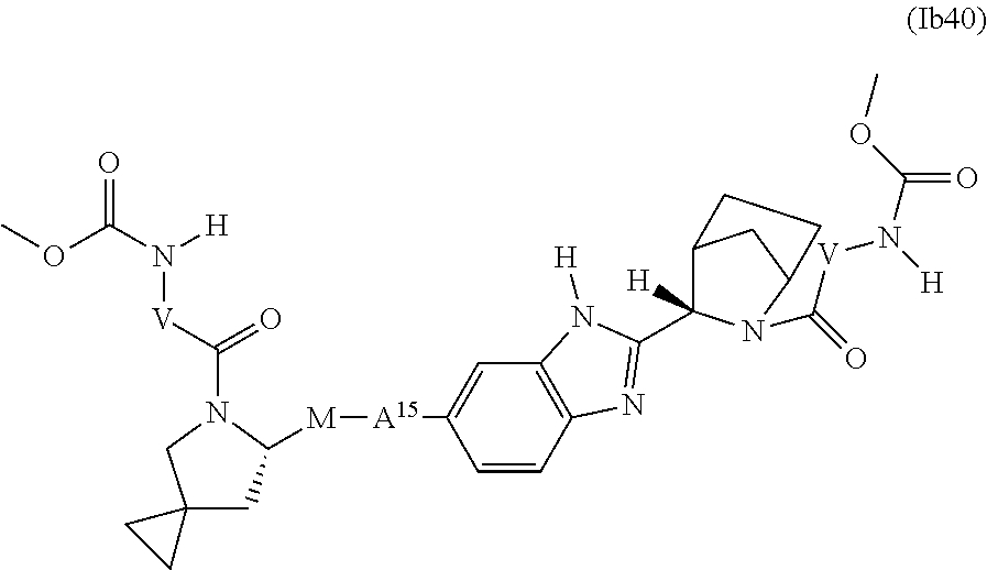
[M]([A15]C1=CC2=C(C=C1)N=C(C1([H])C3CC(N1C(=O)[V]N([H])C(OC)=O)CC3)N2[H])C1CC2(CN1C(=O)[V]N([H])C(=O)OC)CC2
